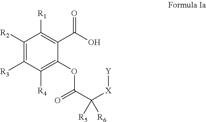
C1([R2])=C([R3])C([R4])=C(OC(=O)C([X][Y])([R5])[R6])C(C(O)=O)=C1[R1]
